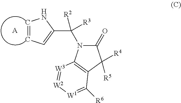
[A].C1=CC=C(C([R2])([R3])N2C(=O)C([R4])([R5])C3=C2[W3]=[W2][W1]=C3[R6])N1
